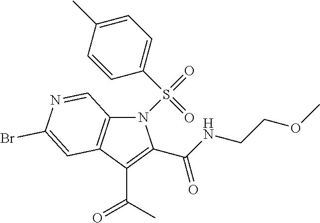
N1(S(C2=CC=C(C)C=C2)(=O)=O)C2=C(C(C(C)=O)=C1C(NCCOC)=O)C=C(Br)N=C2
